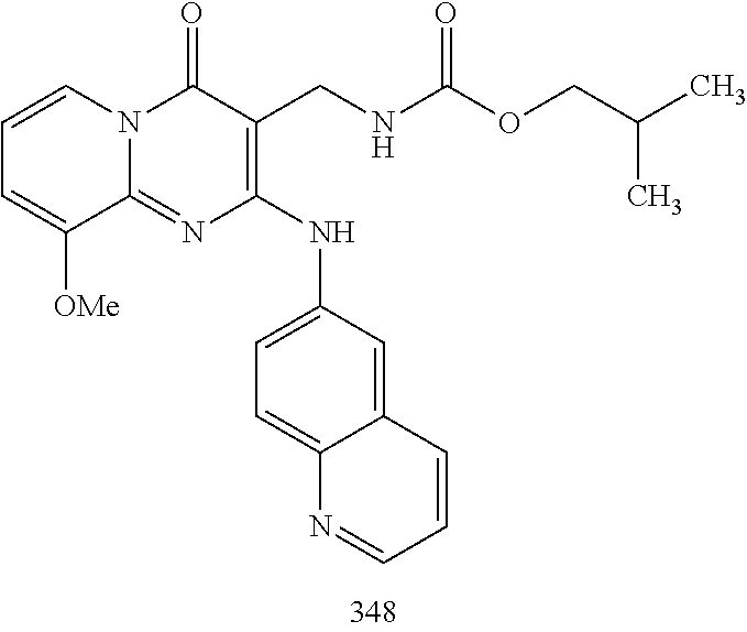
C1=CC=C([OMe])C2=NC(NC3=CC=C4C(=C3)C=CC=N4)=C(CNC(OCC(C)C)=O)C(=O)N12
